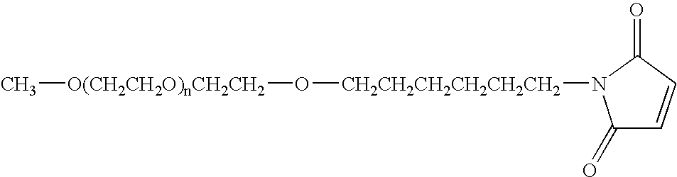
[O(CH2CH2O)nCH2CH2](C)O[CH2CH2CH2CH2CH2CH2]N1C(=O)C=CC1=O
